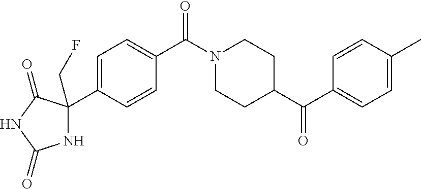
C1=C(C2(CF)NC(=O)NC2=O)C=CC(C(N2CCC(C(C3=CC=C(C)C=C3)=O)CC2)=O)=C1
